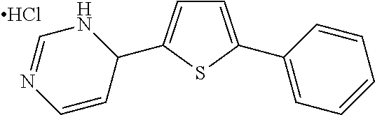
C1=C(C2=CC=CC=C2)SC(C2NC=NC=C2)=C1.Cl
